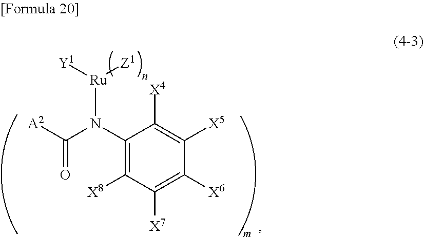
C1(N(C([A2])=O)[Ru]([Y1])[Z1])=C([X8])C([X7])=C([X6])C([X5])=C1[X4]
